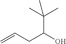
C=CCC(O)C(C)(C)C
